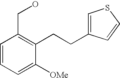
C1=C([OMe])C(CCC2=CSC=C2)=C(CO)C=C1
